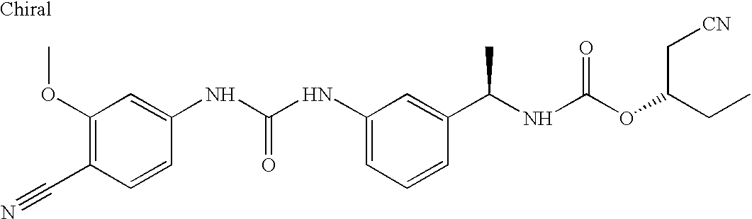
C1(OC)=C(C#N)C=CC(NC(NC2=CC=CC(C(NC(OC(CC)C[CN])=O)C)=C2)=O)=C1
